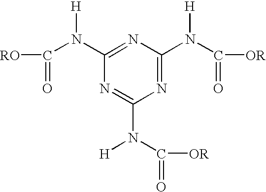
N1=C(N(C([OR])=O)[H])N=C(N(C([RO])=O)[H])N=C1N(C([OR])=O)[H]
